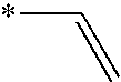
*C=C
